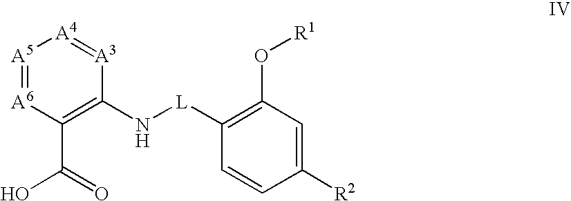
[A5]1=[A6]C(C(=O)O)=C(N[L]C2=C(O[R1])C=C([R2])C=C2)[A3]=[A4]1
